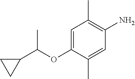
C1(C(OC2=CC(C)=C(N)C=C2C)C)CC1
